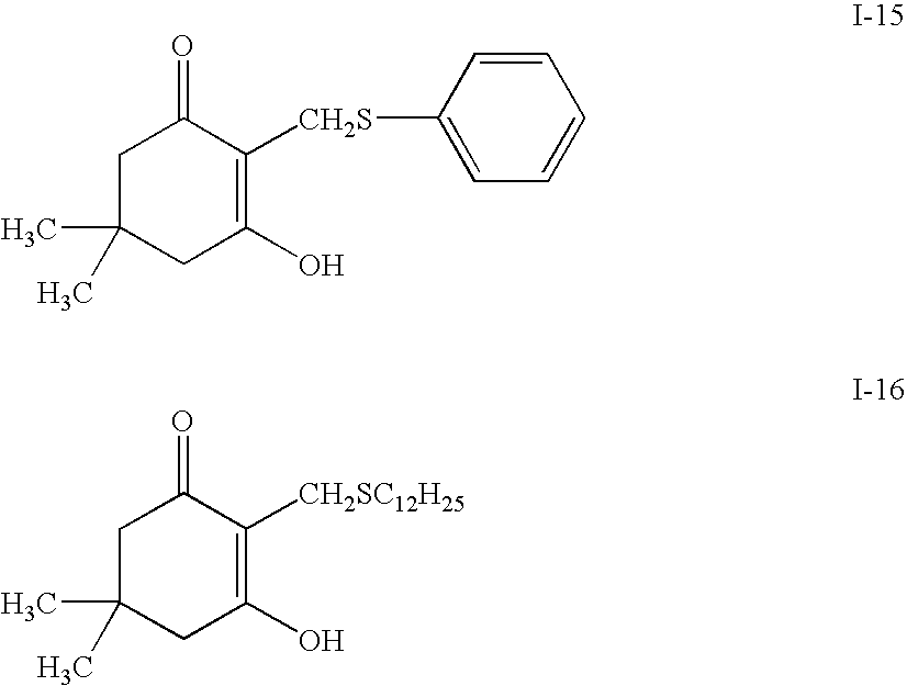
C1C(C)(C)CC(O)=C([CH2S]C2=CC=CC=C2)C1=O.C1C(C)(C)CC(O)=C([CH2SC12H25])C1=O
